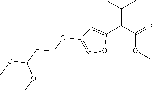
C(C1=CC(OCCC(OC)OC)=NO1)(C(=O)OC)C(C)C
